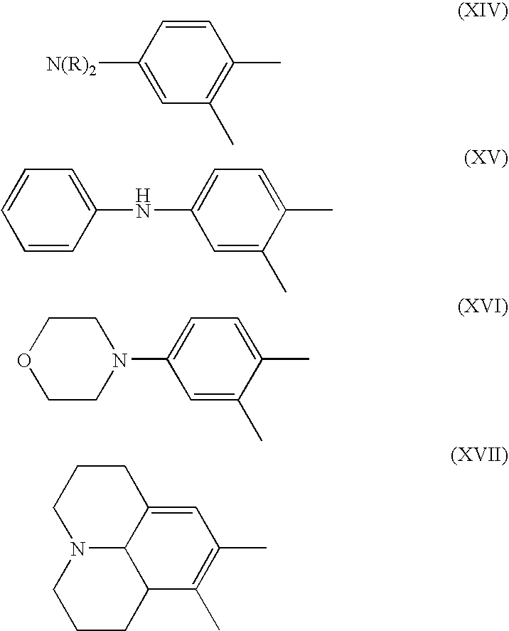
C1([N(R)2])=CC(C)=C(C)C=C1.C1=CC=CC(NC2=CC=C(C)C(C)=C2)=C1.C1OCCN(C2=CC=C(C)C(C)=C2)C1.C1N2C3C(=CC(C)=C(C)C3CCC2)CC1
